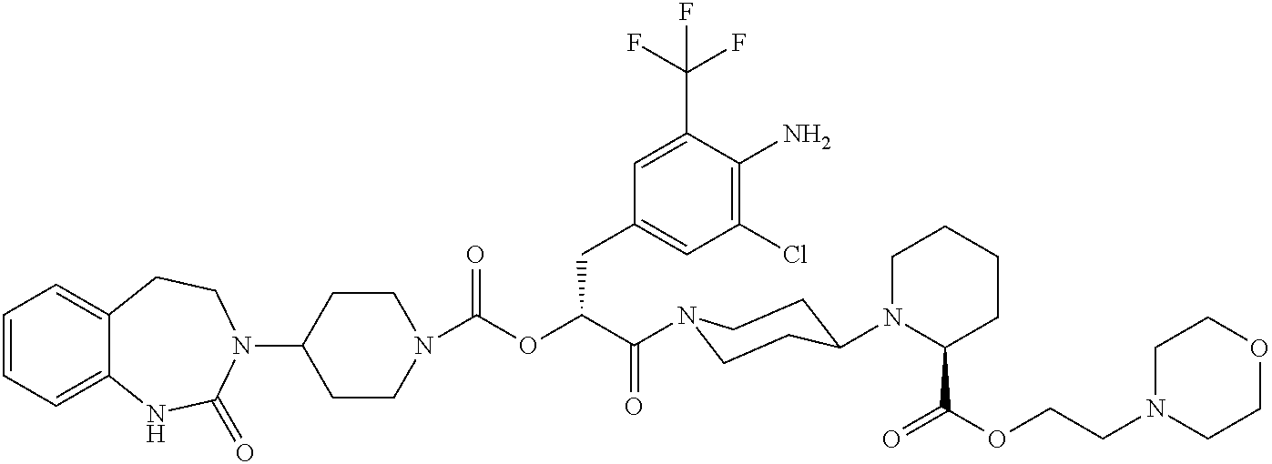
C1=CC=C2C(=C1)CCN(C1CCN(C(OC(C(=O)N3CCC(N4C(C(OCCN5CCOCC5)=O)CCCC4)CC3)CC3=CC(Cl)=C(N)C(C(F)(F)F)=C3)=O)CC1)C(=O)N2
